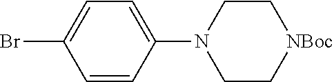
C1=C(N2CC[NBoc]CC2)C=CC(Br)=C1
